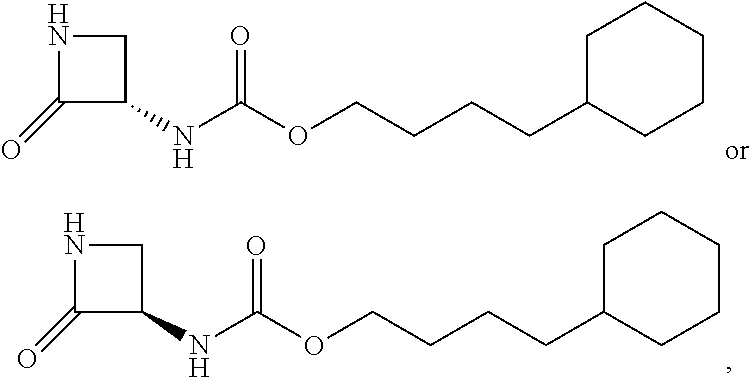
N1C(=O)C(NC(OCCCCC2CCCCC2)=O)C1.N1C(=O)C(NC(OCCCCC2CCCCC2)=O)C1
